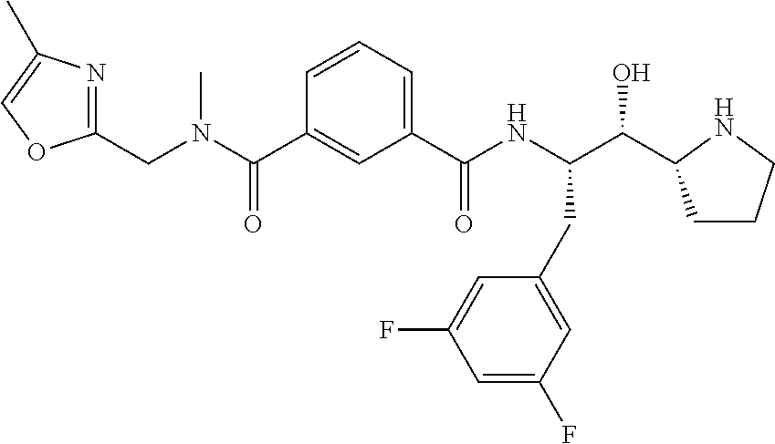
C1=CC=C(C(NC(C(O)C2CCCN2)CC2=CC(F)=CC(F)=C2)=O)C=C1C(=O)N(C)CC1=NC(C)=CO1
